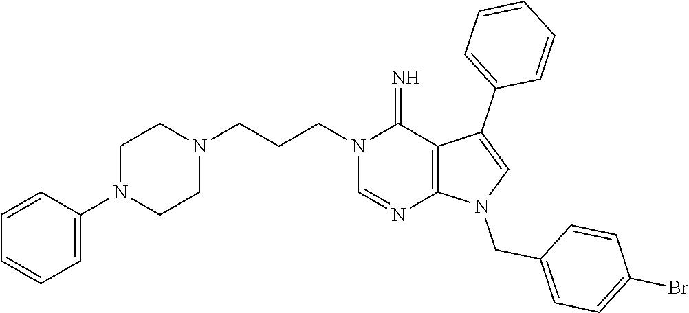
C1=C(C2=CC=CC=C2)C2=C(N1CC1=CC=C(Br)C=C1)N=CN(CCCN1CCN(C3=CC=CC=C3)CC1)C2=N
